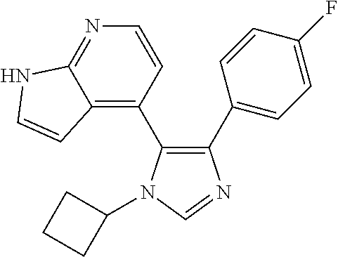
C1(C2=CC=C(F)C=C2)=C(C2=C3C(=NC=C2)NC=C3)N(C2CCC2)C=N1
